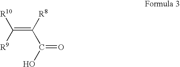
[R10]C([R9])=C([R8])C(O)=O
